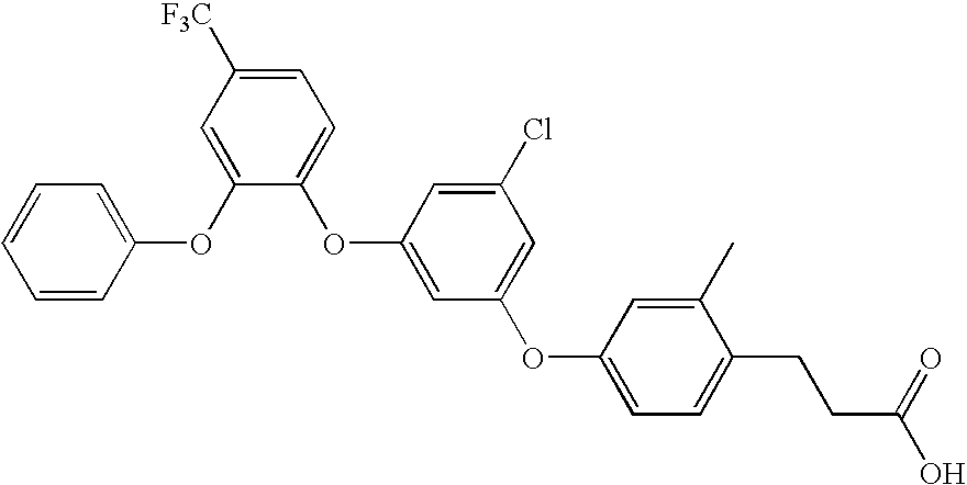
O(C1=CC=CC=C1)C1=CC([F3C])=CC=C1OC1=CC(OC2=CC=C(CCC(O)=O)C(C)=C2)=CC(Cl)=C1
